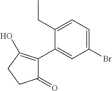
C1(CC)=CC=C(Br)C=C1C1=C(O)CCC1=O
